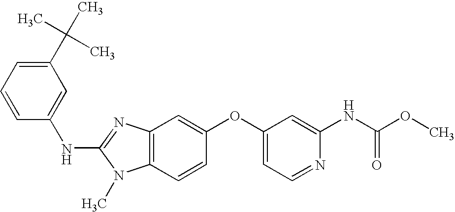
C1(C(C)(C)C)=CC=CC(NC2=NC3=C(N2C)C=CC(OC2=CC=NC(NC(OC)=O)=C2)=C3)=C1
